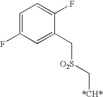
C1=C(F)C=C(C[O2S]C[*CH*])C(F)=C1
